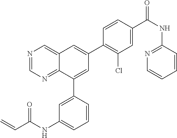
N1=CN=C2C(=C1)C=C(C1=C(Cl)C=C(C(NC3=NC=CC=C3)=O)C=C1)C=C2C1=CC(NC(C=C)=O)=CC=C1
